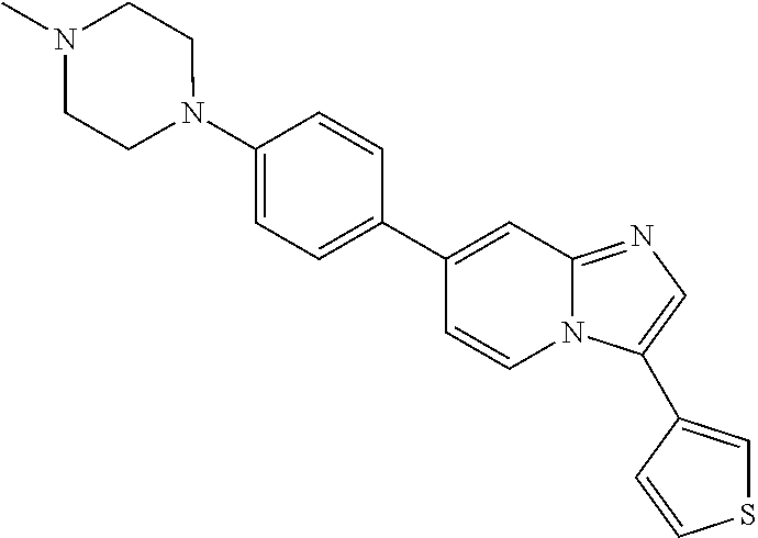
C1(C2=CC=C(N3CCN(C)CC3)C=C2)=CC2=NC=C(C3=CSC=C3)N2C=C1
